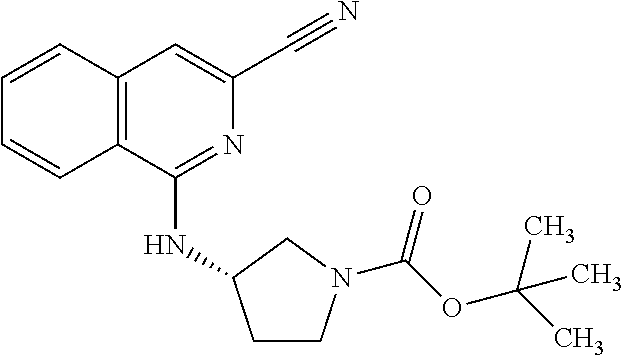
C12=C(C(NC3CCN(C(OC(C)(C)C)=O)C3)=NC(C#N)=C1)C=CC=C2
